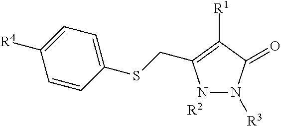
N1N([R3])C(=O)C([R1])=C1CSC1=CC=C([R4])C=C1.[R2]
